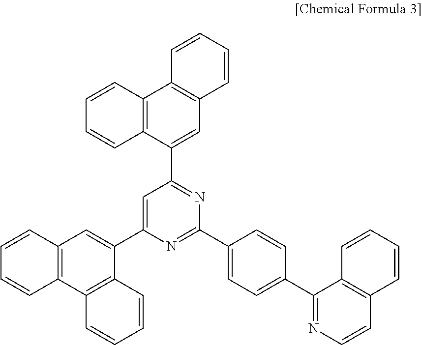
C1=CC2=C(C=C1)C1=C(C(C3=CC(C4=CC5=C(C6=C4C=CC=C6)C=CC=C5)=NC(C4=CC=C(C5=NC=CC6=C5C=CC=C6)C=C4)=N3)=C2)C=CC=C1
